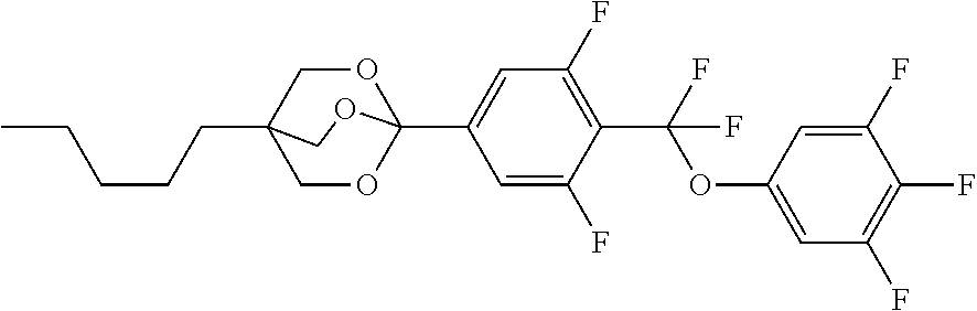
C1(C23OCC(CCCCC)(CO2)CO3)=CC(F)=C(C(F)(OC2=CC(F)=C(F)C(F)=C2)F)C(F)=C1
